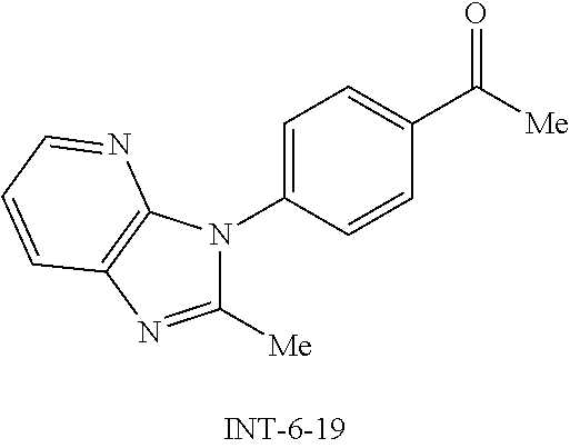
C1([Me])=NC2=C(N1C1=CC=C(C([Me])=O)C=C1)N=CC=C2
